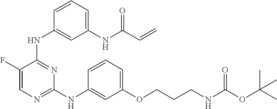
C1=C(F)C(NC2=CC(NC(C=C)=O)=CC=C2)=NC(NC2=CC(OCCCNC(OC(C)(C)C)=O)=CC=C2)=N1
